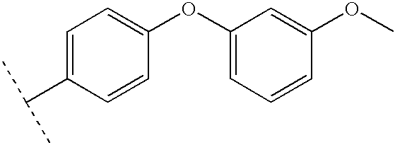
C1=C(C(C)C)C=CC(OC2=CC=CC(OC)=C2)=C1
